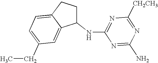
C1(NC2=NC([CH2CH3])=NC(N)=N2)CCC2=CC=C(CC)C=C12
